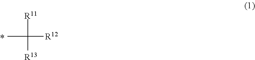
CC([R11])([R13])[R12]
